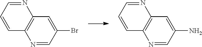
N1=CC(Br)=CC2=C1C=CC=N2.N1=CC(N)=CC2=C1C=CC=N2
